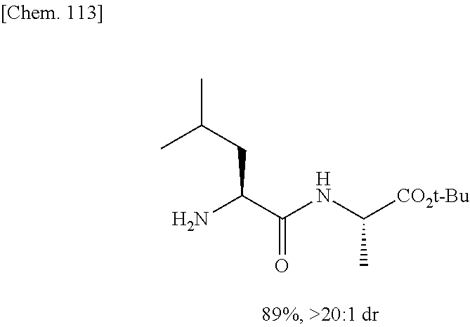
NC(C(NC([CO2t-Bu])C)=O)CC(C)C.[H]
